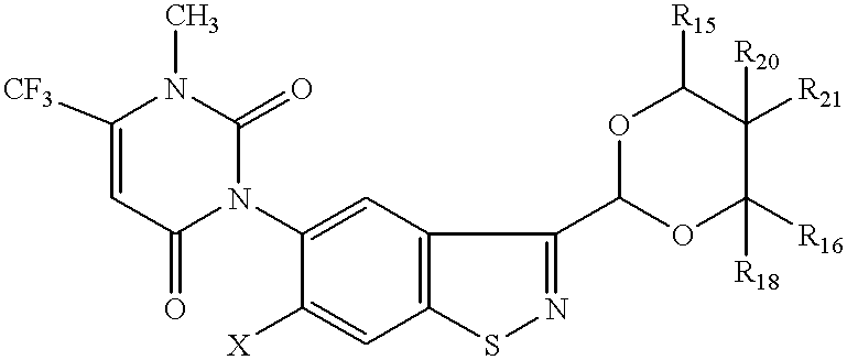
C1([CF3])=CC(=O)N(C2=CC3=C(C=C2[X])SN=C3C2OC([R16])([R18])C([R21])([R20])C([R15])O2)C(=O)N1C
